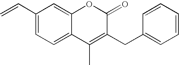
C1(C=C)=CC=C2C(=C1)OC(=O)C(CC1=CC=CC=C1)=C2C
